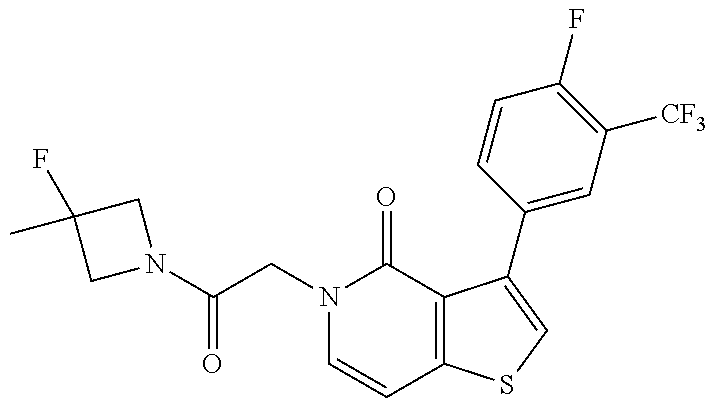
N1(C(CN2C=CC3=C(C2=O)C(C2=CC([CF3])=C(F)C=C2)=CS3)=O)CC(C)(F)C1
